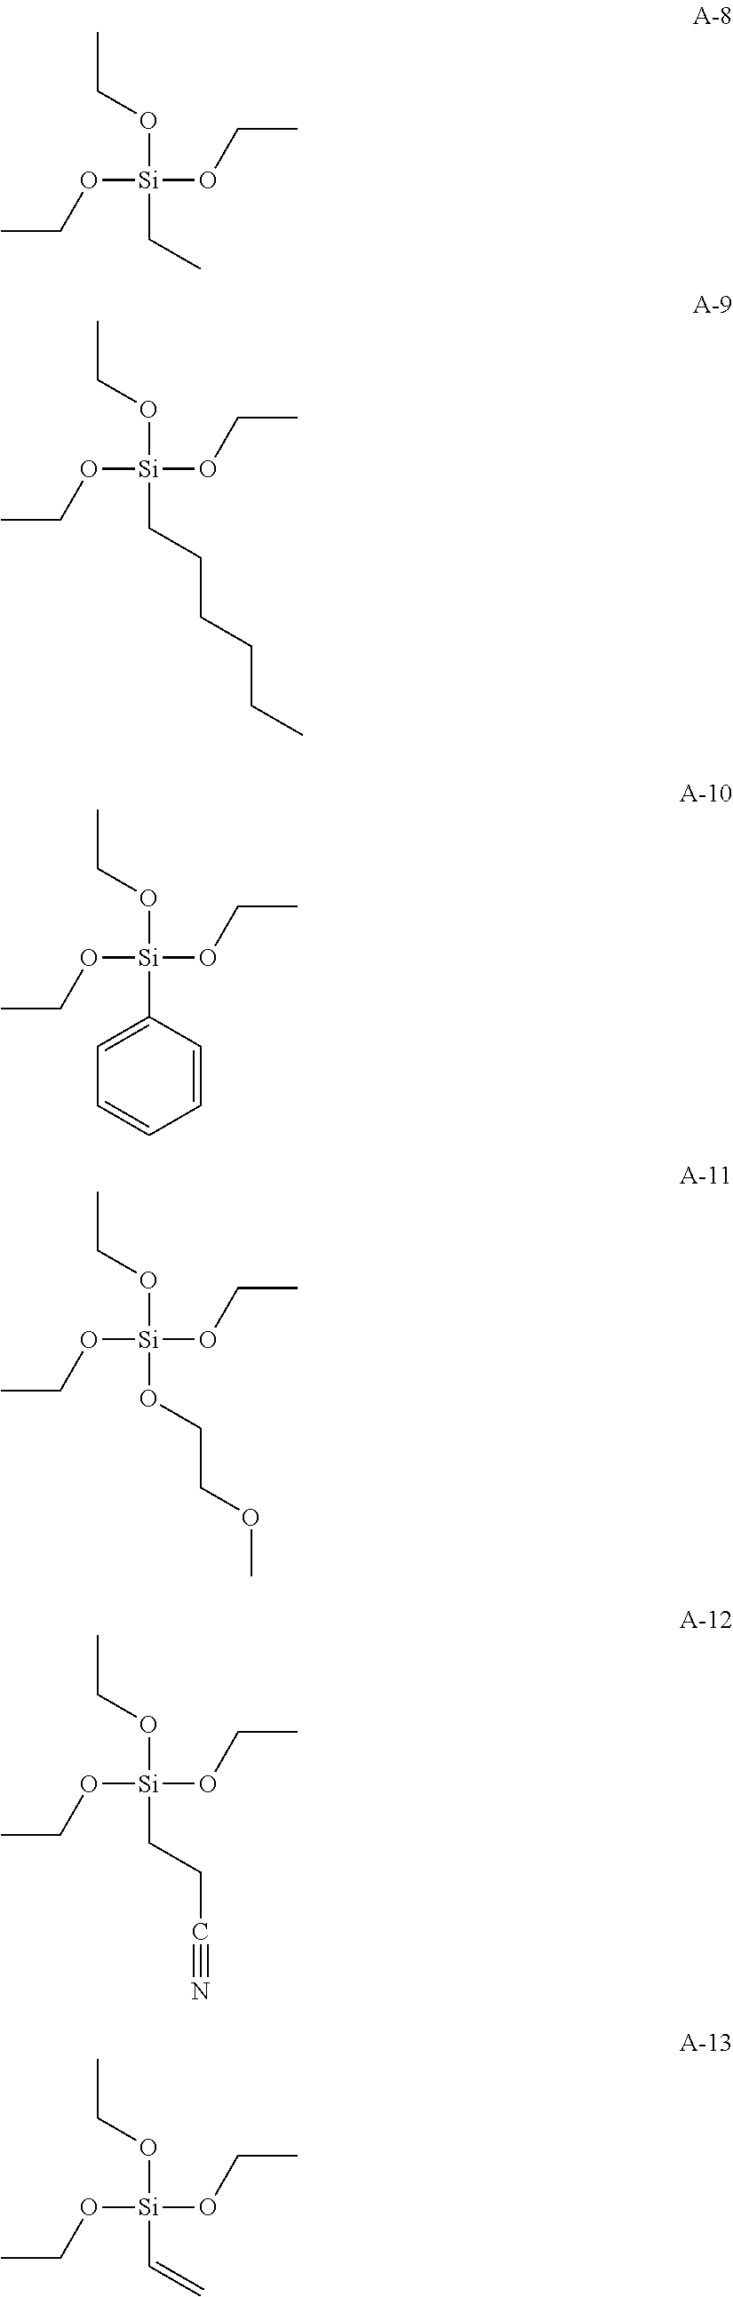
C(O[Si](OCC)(OCC)CC)C.C(O[Si](OCC)(OCC)CCCCCC)C.C(O[Si](OCC)(OCC)C1=CC=CC=C1)C.C(O[Si](OCC)(OCC)OCCOC)C.C(O[Si](OCC)(OCC)CCC#N)C.C(O[Si](OCC)(OCC)C=C)C
